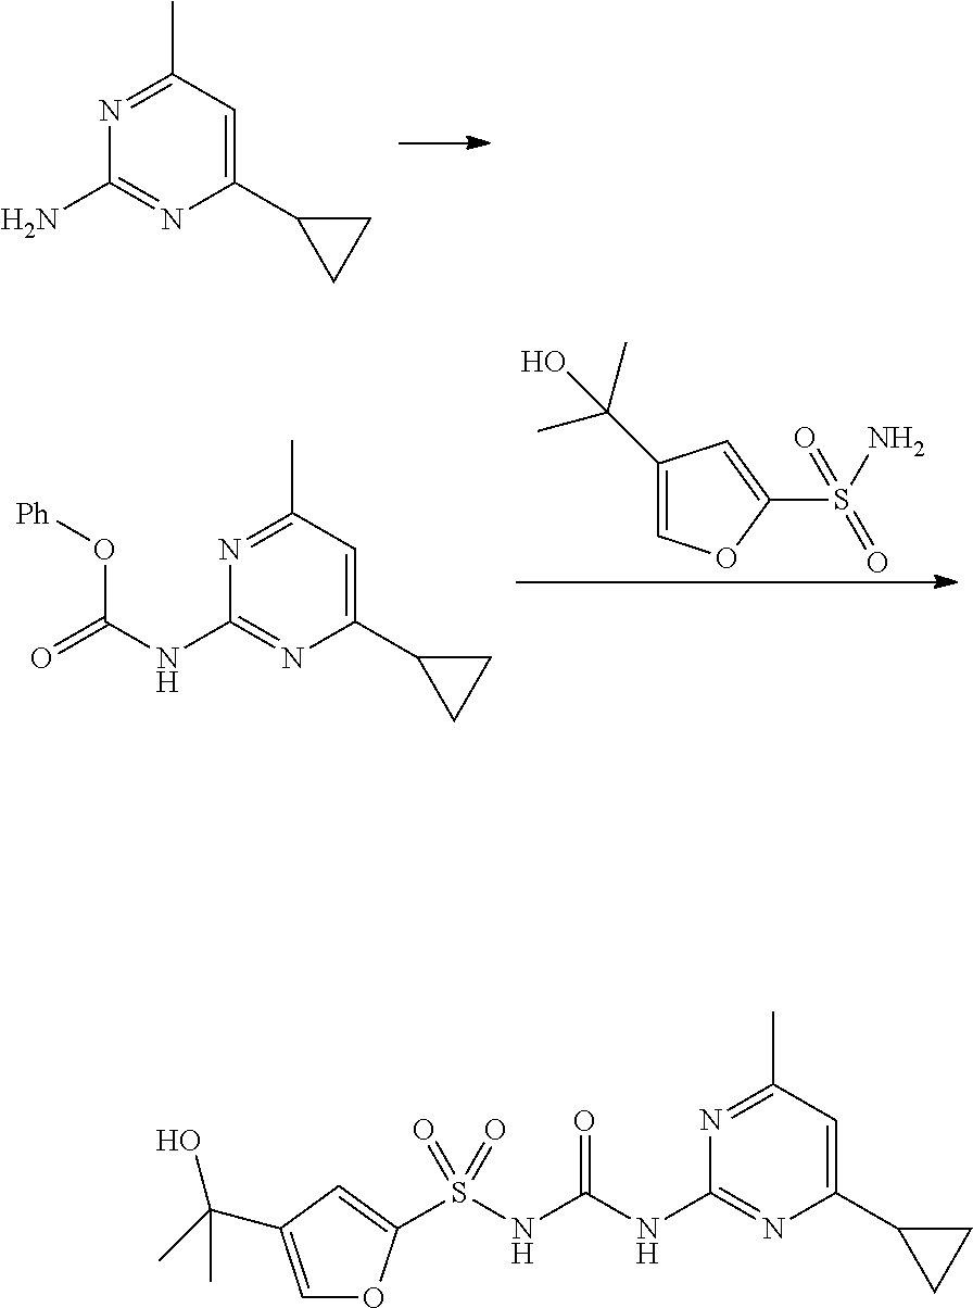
C1=C(C2CC2)N=C(N)N=C1C.C1(C(C)(C)O)=COC(S(N)(=O)=O)=C1.C1=C(C2CC2)N=C(NC(=O)O[Ph])N=C1C.C1=C(C2CC2)N=C(NC(=O)NS(=O)(=O)C2=CC(C(C)(O)C)=CO2)N=C1C
